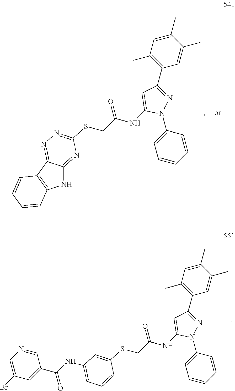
N1C2=NC(SCC(=O)NC3=CC(C4=C(C)C=C(C)C(C)=C4)=NN3C3=CC=CC=C3)=NN=C2C2=C1C=CC=C2.C1(SCC(=O)NC2=CC(C3=C(C)C=C(C)C(C)=C3)=NN2C2=CC=CC=C2)=CC(NC(=O)C2=CC(Br)=CN=C2)=CC=C1
